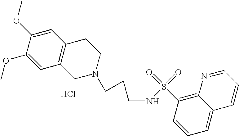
Cl.C1=C(OC)C(OC)=CC2=C1CCN(CCCNS(C1=C3C(=CC=C1)C=CC=N3)(=O)=O)C2
